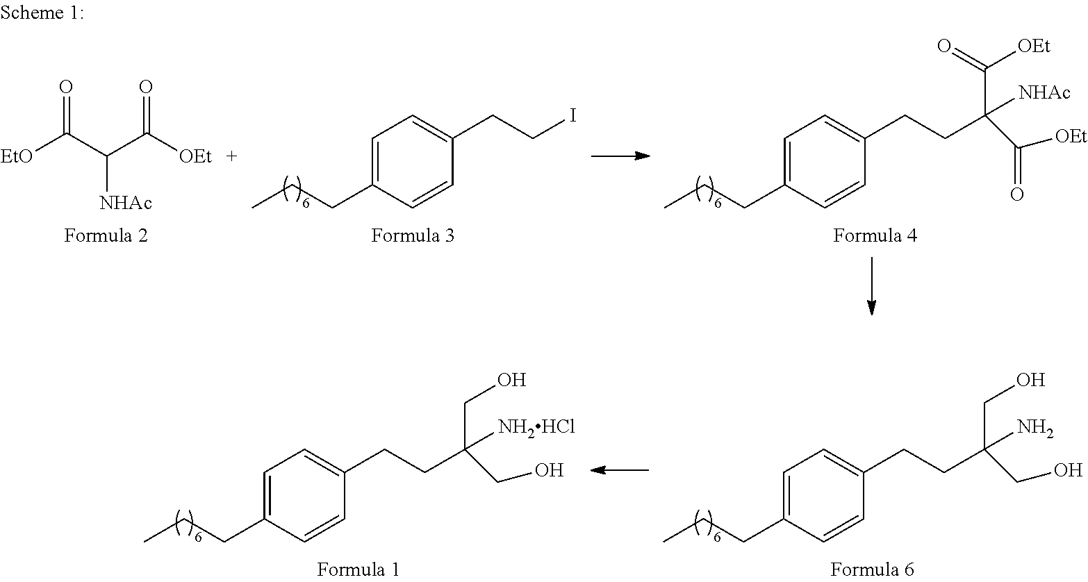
C1=C(CCC)C=CC(CCC(CO)([NH2HCl])CO)=C1.C1=C(CCC)C=CC(CCC(CO)(N)CO)=C1.C1=C(CCC)C=CC(CCI)=C1.C1=C(CCC)C=CC(CCC(C([OEt])=O)([NHAc])C([OEt])=O)=C1.O=C(C(C([OEt])=O)[NHAc])[EtO]
